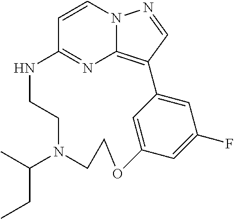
C1=CN2C3=C(C=N2)C2=CC(F)=CC(=C2)OCCN(C(C)CC)CCNC1=N3
